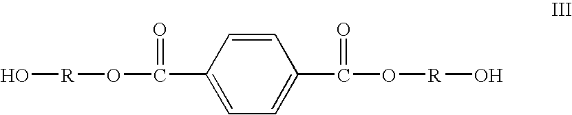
O[R]OC(C1=CC=C(C(O[R]O)=O)C=C1)=O
